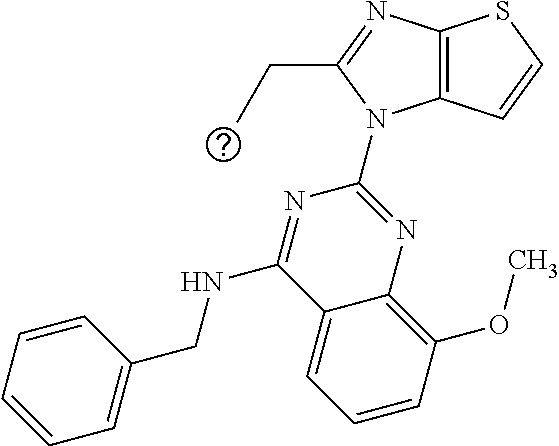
C12=C(C=CS1)N(C1=NC3=C(OC)C=CC=C3C(NCC3=CC=CC=C3)=N1)C(CC)=N2
